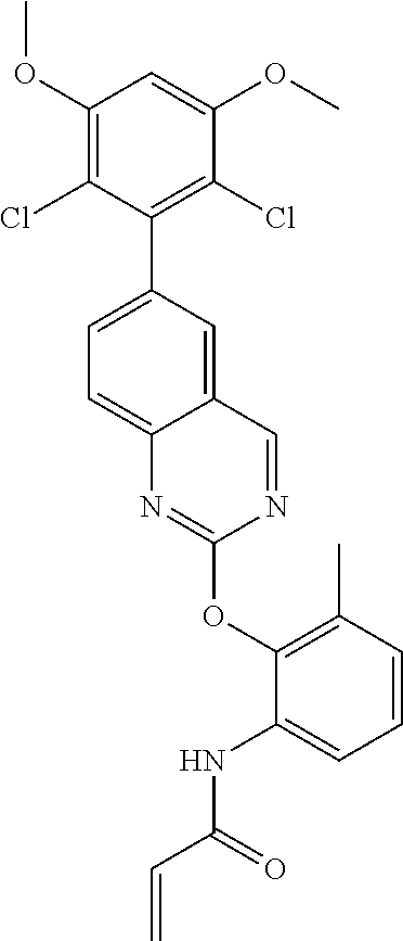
C1(OC)=C(Cl)C(C2=CC=C3C(=C2)C=NC(OC2=C(C)C=CC=C2NC(C=C)=O)=N3)=C(Cl)C(OC)=C1
